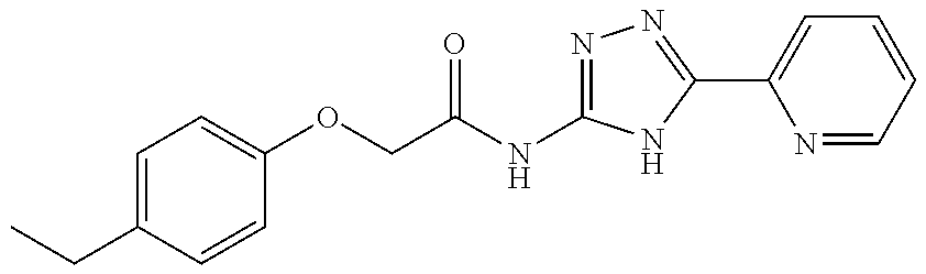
C1(OCC(NC2=NN=C(C3=CC=CC=N3)N2)=O)=CC=C(CC)C=C1
